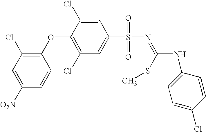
[O2N]C1=CC(Cl)=C(OC2=C(Cl)C=C(S(=O)(=O)N=C(SC)NC3=CC=C(Cl)C=C3)C=C2Cl)C=C1
